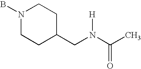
BN1CCC(CN(C(C)=O)[H])CC1
